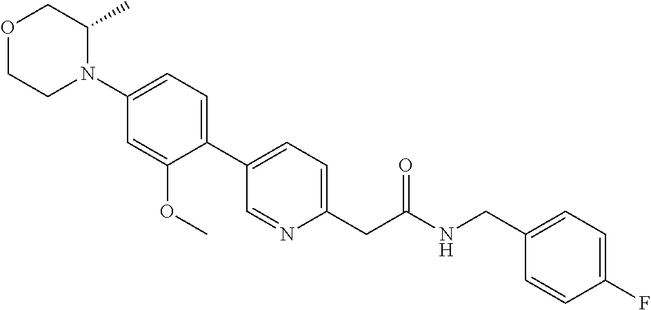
O1CCN(C2=CC=C(C3=CC=C(CC(NCC4=CC=C(F)C=C4)=O)N=C3)C(OC)=C2)C(C)C1
